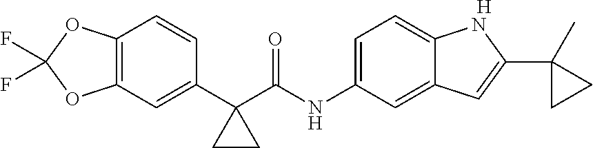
C12=C(C=C(C3(C(NC4=CC=C5C(=C4)C=C(C4(C)CC4)N5)=O)CC3)C=C1)OC(F)(F)O2.[H]
